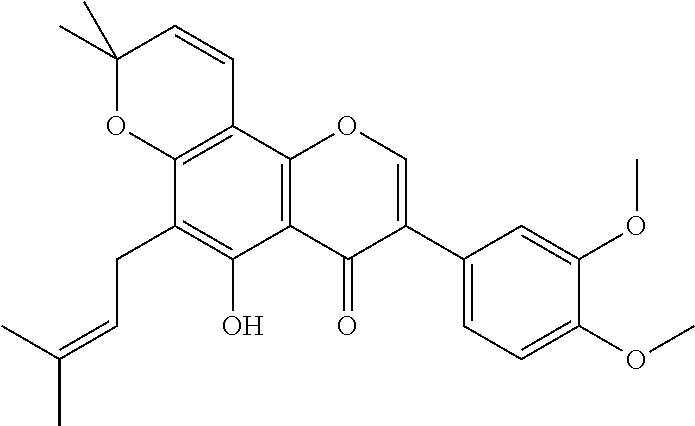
C12=C(C(CC=C(C)C)=C(O)C3=C1OC=C(C1=CC=C(OC)C(OC)=C1)C3=O)OC(C)(C)C=C2
